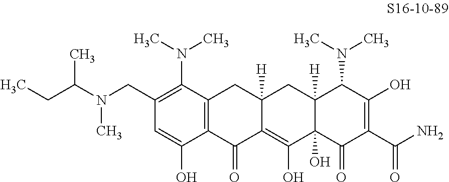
C1(CN(C(CC)C)C)=C(N(C)C)C2=C(C(O)=C1)C(=O)C1=C(O)C3(O)C([H])(CC1([H])C2)C(N(C)C)C(O)=C(C(N)=O)C3=O
